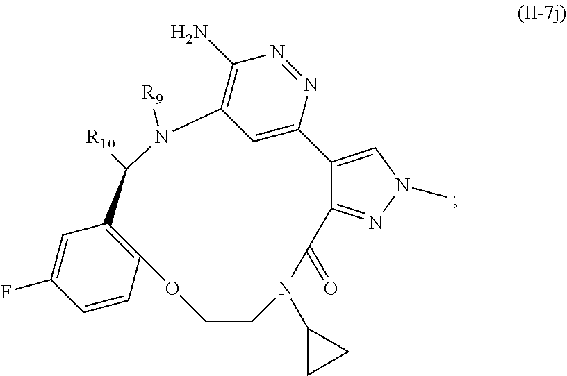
C1=C2N=NC(N)=C1N([R9])C([R10])C1=C(C=CC(F)=C1)OCCN(C1CC1)C(=O)C1=NN(C)C=C21
